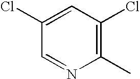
C1(Cl)=CC(Cl)=C(C)N=C1
